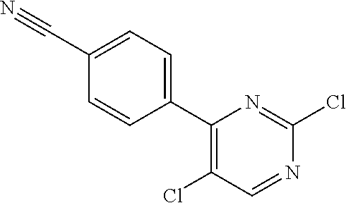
ClC1=C(C2=CC=C(C#N)C=C2)N=C(Cl)N=C1
